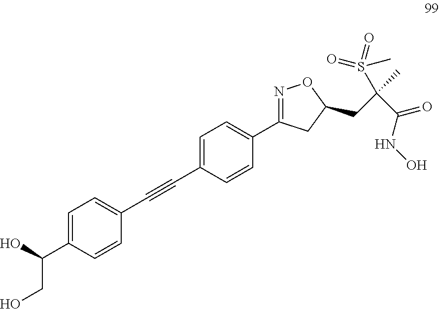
C1=C(C#CC2=CC=C(C(CO)O)C=C2)C=CC(C2=NOC(CC(C(NO)=O)(C)S(=O)(=O)C)C2)=C1
